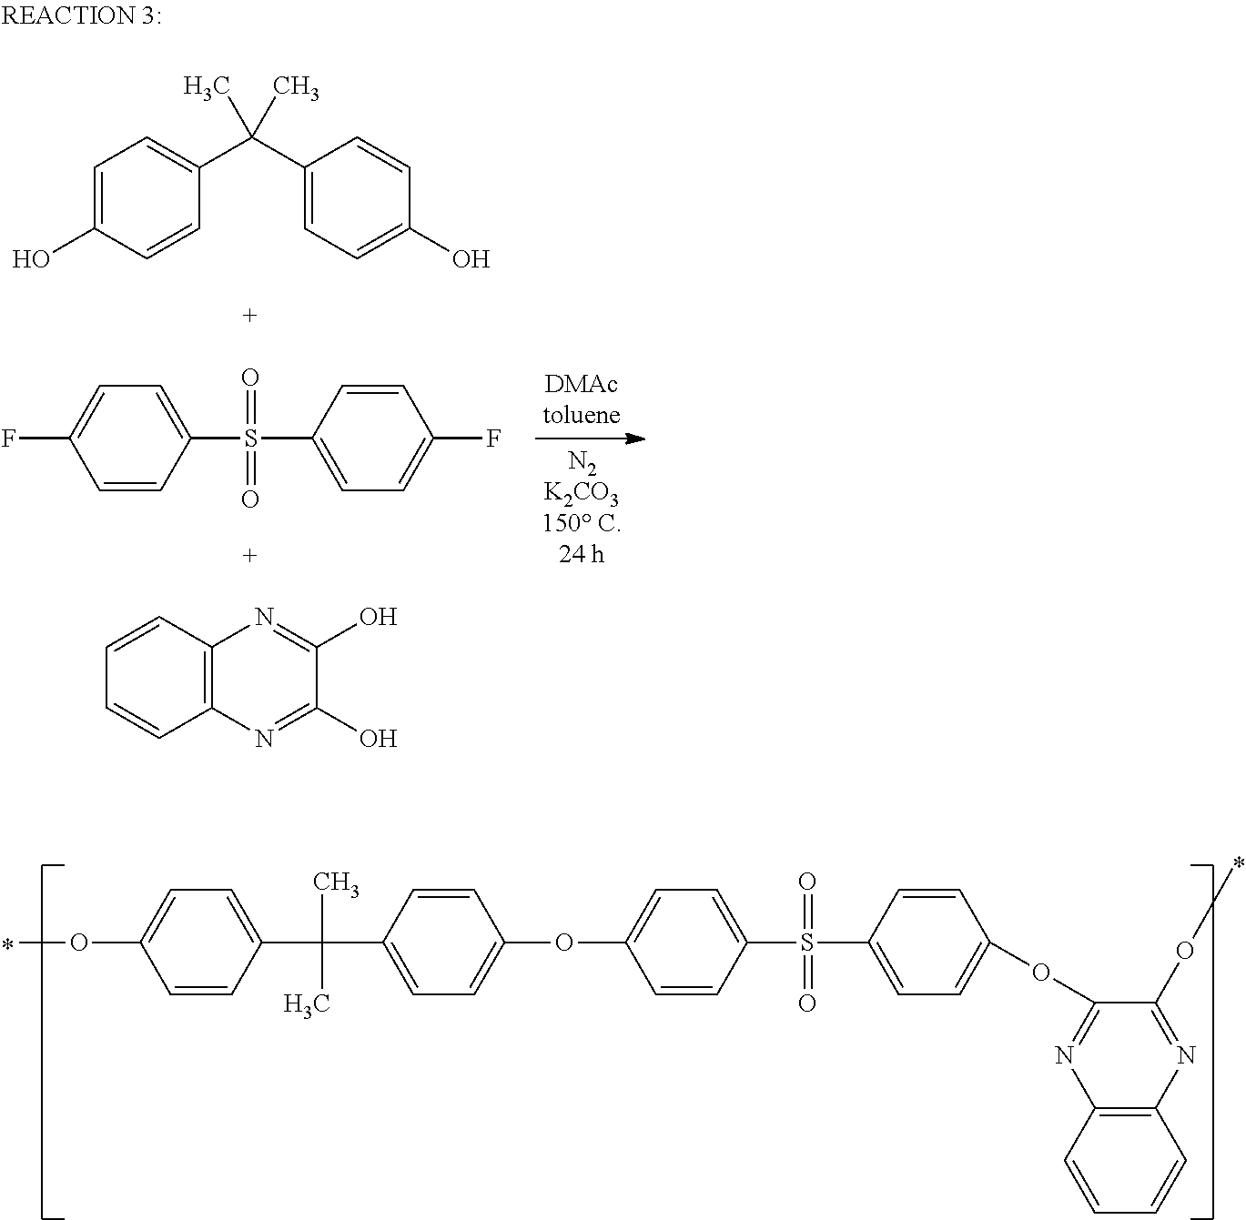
C1=C(O)C=CC(C(C2=CC=C(O)C=C2)(C)C)=C1.C1=C(F)C=CC(S(C2=CC=C(F)C=C2)(=O)=O)=C1.C12=C(C=CC=C1)N=C(O)C(O)=N2.C1=C(OC)C=CC(C(C2=CC=C(OC3=CC=C(S(C4=CC=C(OC5=NC6=C(N=C5OC)C=CC=C6)C=C4)(=O)=O)C=C3)C=C2)(C)C)=C1
